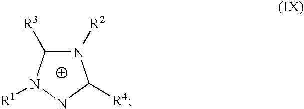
N1([R2])C([R3])N([R1])NC1[R4]
